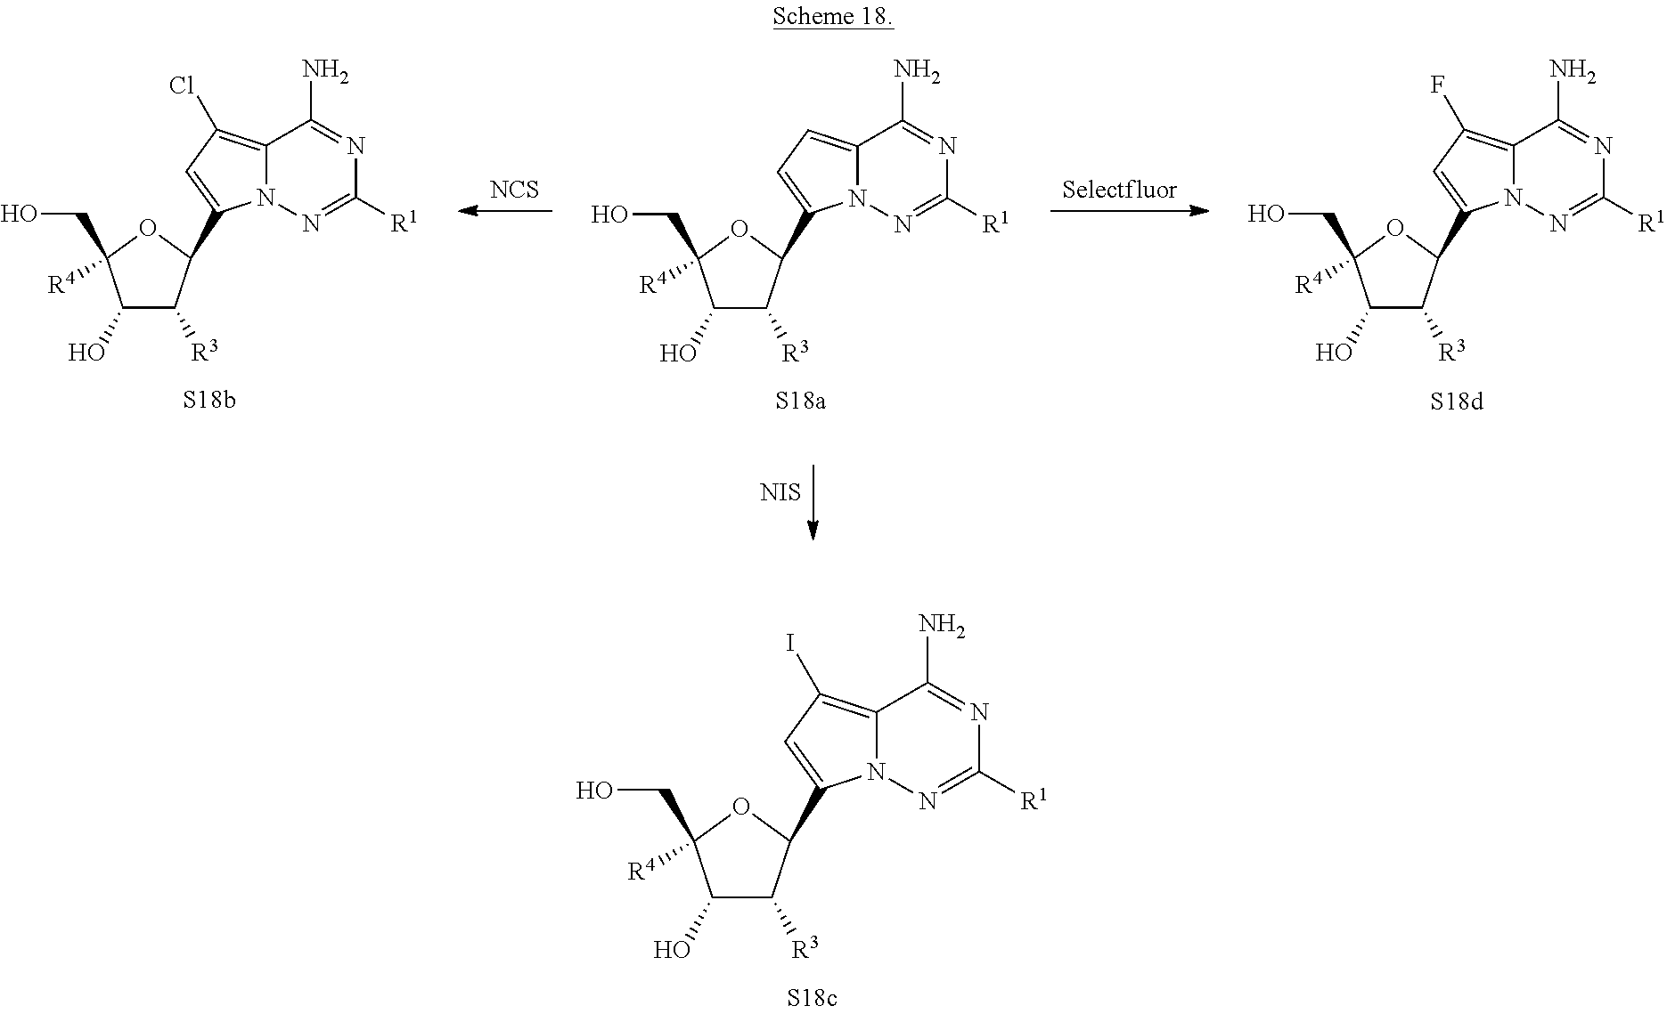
C1(O)C([R3])C(C2=CC(I)=C3N2N=C([R1])N=C3N)OC1(CO)[R4].[NCS].[Selectfluor].C1(O)C([R3])C(C2=CC(Cl)=C3N2N=C([R1])N=C3N)OC1(CO)[R4].C1(O)C([R3])C(C2=CC=C3N2N=C([R1])N=C3N)OC1(CO)[R4].C1(O)C([R3])C(C2=CC(F)=C3N2N=C([R1])N=C3N)OC1(CO)[R4].[NIS]
